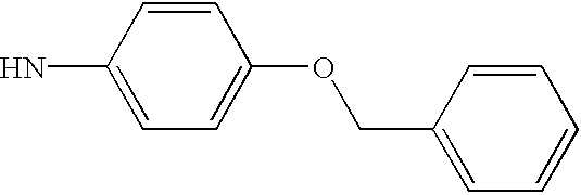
C1(N)=CC=C(OCC2=CC=CC=C2)C=C1
